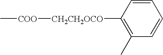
C1=CC=CC([CH2CH2OCO][COO]C)=C1C
